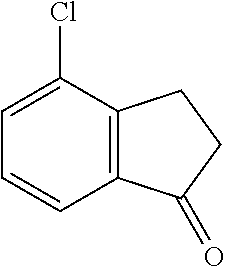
C1=CC2=C(C(Cl)=C1)CCC2=O
